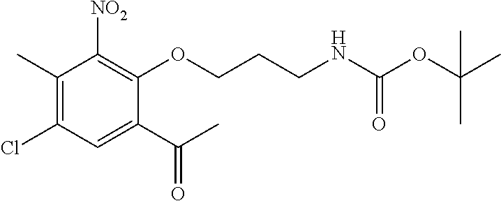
C1(C)=C(Cl)C=C(C(C)=O)C(OCCCNC(=O)OC(C)(C)C)=C1[NO2]
